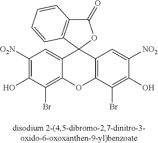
C1([O2N])=C(O)C(Br)=C2C(=C1)C1(C3=C(O2)C(Br)=C(O)C([NO2])=C3)C2=C(C(=O)O1)C=CC=C2
